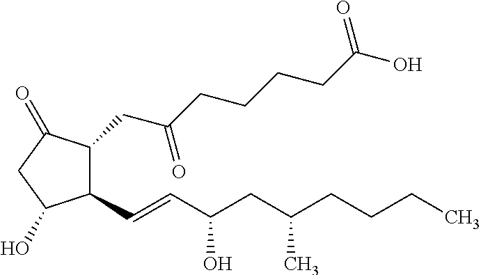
C1(C=CC(CC(CCCC)C)O)C(CC(CCCCC(O)=O)=O)C(=O)CC1O
